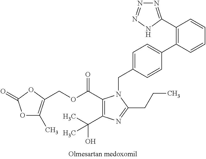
O1C(C)=C(COC(=O)C2=C(C(C)(O)C)N=C(CCC)N2CC2=CC=C(C3=C(C4=NN=NN4)C=CC=C3)C=C2)OC1=O
